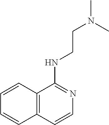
C12=C(C=CN=C1NCCN(C)C)C=CC=C2
